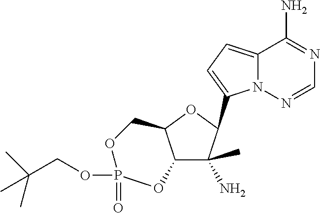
C12C(C)(N)C(C3=CC=C4C(N)=NC=NN43)OC1COP(OCC(C)(C)C)(=O)O2
